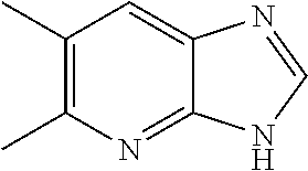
C1(C)=C(C)N=C2C(=C1)N=C[N H]2
